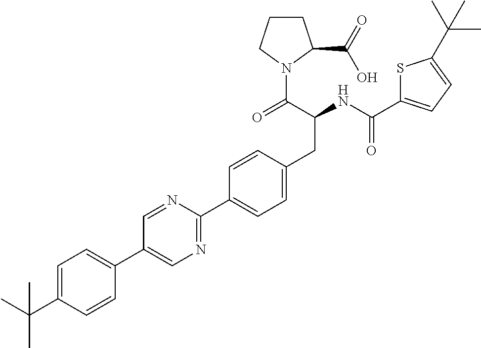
CC(C1=CC=C(C2=CN=C(C3=CC=C(CC(NC(=O)C4=CC=C(C(C)(C)C)S4)C(=O)N4CCCC4C(O)=O)C=C3)N=C2)C=C1)(C)C
